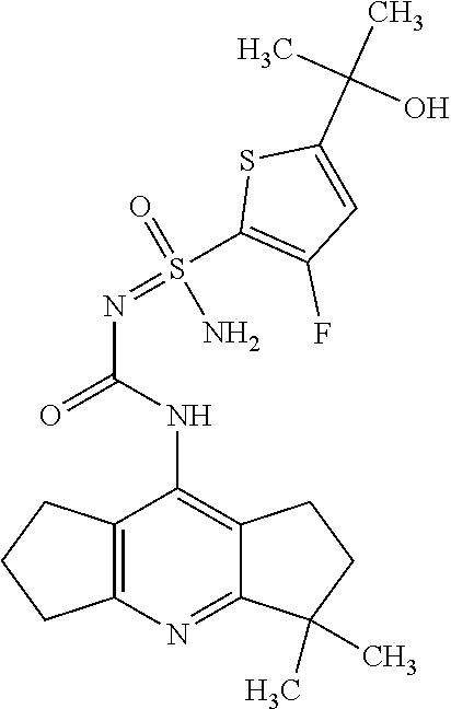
C12=C(N=C3C(=C1NC(N=S(C1=C(F)C=C(C(C)(C)O)S1)(N)=O)=O)CCC3(C)C)CCC2
